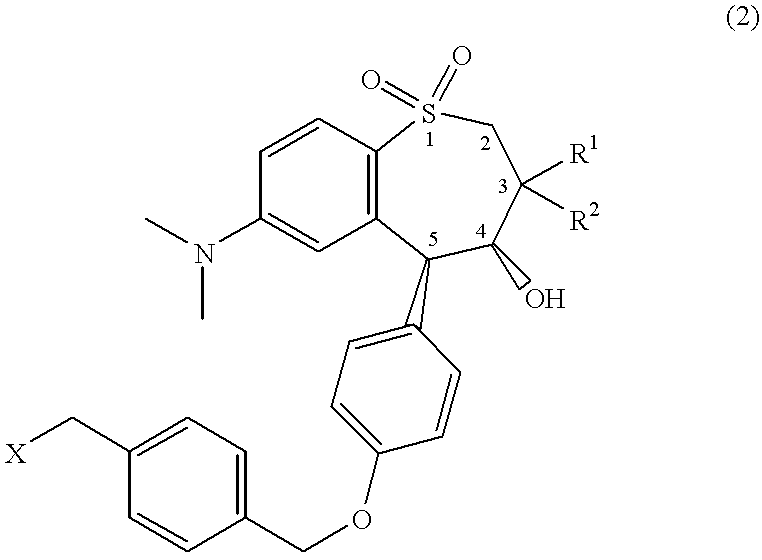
C12=C(C(C3=CC=C(OCC4=CC=C(C[X])C=C4)C=C3)C(O)C([R1])([R2])CS1(=O)=O)C=C(N(C)C)C=C2
